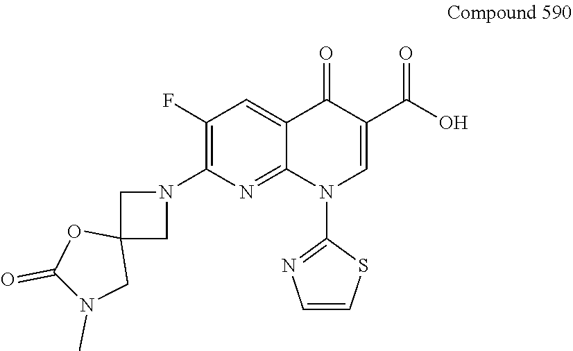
N1(C2=C(F)C=C3C(=N2)N(C2=NC=CS2)C=C(C(O)=O)C3=O)CC2(C1)OC(=O)N(C)C2
